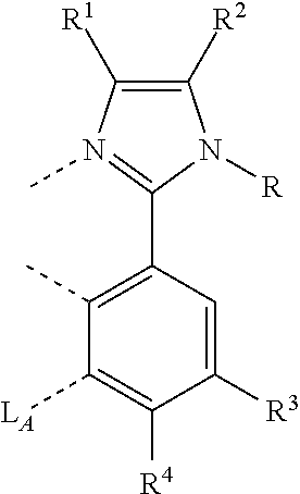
C1([R2])=C([R1])N(C)=C(C2=C(C)C([LA])=C([R4])C([R3])=C2)N1[R]
